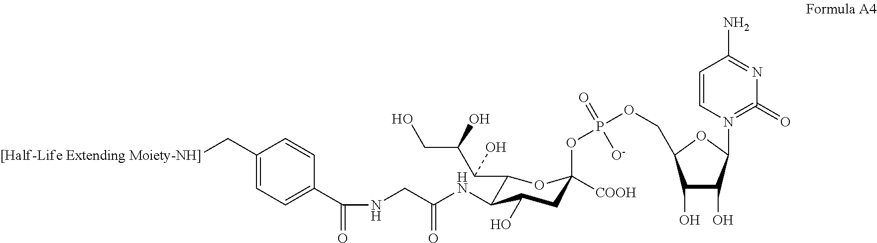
C1(C[[Half-Life Extending Moiety-NH]])=CC=C(C(=O)NCC(=O)NC2C(C(C(CO)O)O)OC(OP(OCC3C(O)C(O)C(N4=C(=O)N=C(N)C=C4)O3)(=O)[O-])([COOH])CC2O)C=C1
